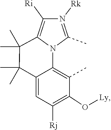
C12=C(C)C(O[Ly])=C([Rj])C=C1C(C)(C)C(C)(C)C1=C([Ri])N([Rk])=C(C)N21
